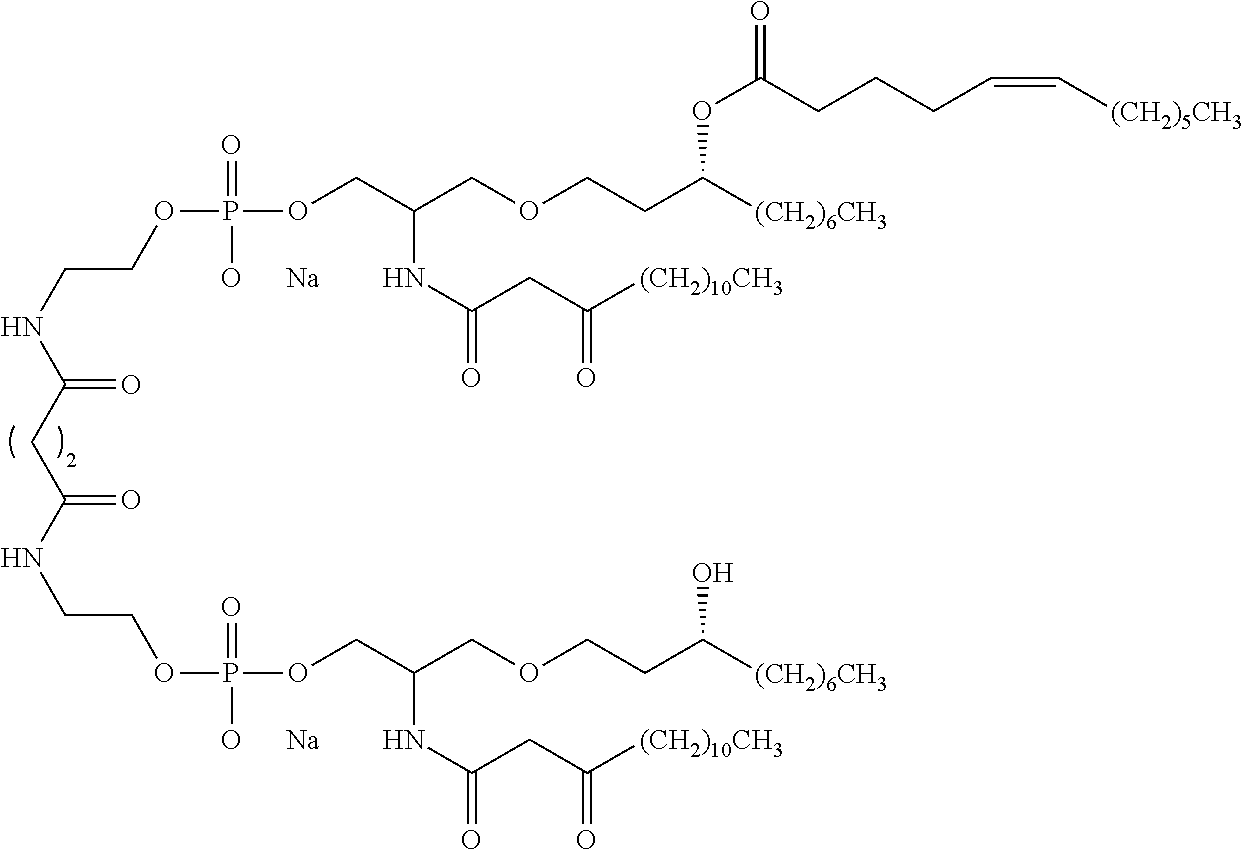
C(C(NCCOP(OCC(COCCC([(CH2)6CH3])O)NC(=O)CC([(CH2)10CH3])=O)(=O)[O      Na])=O)C(NCCOP(OCC(COCCC([(CH2)6CH3])OC(=O)CCCC=C[(CH2)5CH3])NC(=O)CC([(CH2)10CH3])=O)(=O)[O      Na])=O
